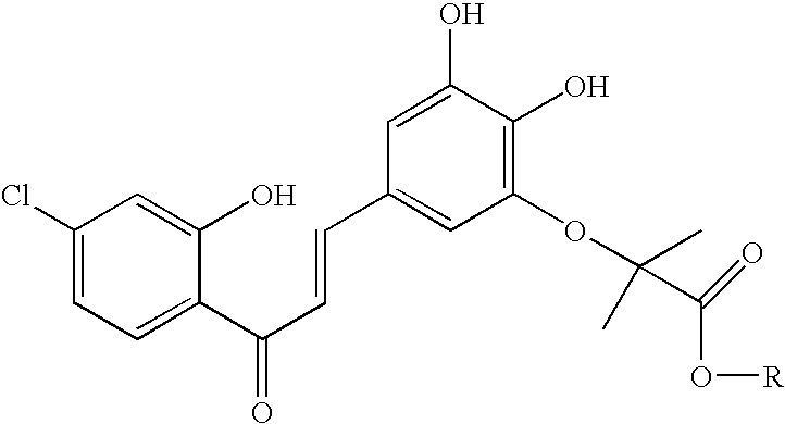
C1(Cl)=CC=C(C(C=CC2=CC(OC(C)(C)C(=O)O[R])=C(O)C(O)=C2)=O)C(O)=C1
